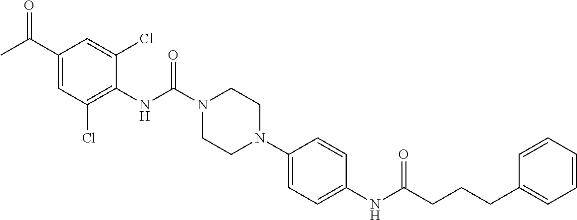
C1(NC(N2CCN(C3=CC=C(NC(CCCC4=CC=CC=C4)=O)C=C3)CC2)=O)=C(Cl)C=C(C(C)=O)C=C1Cl
